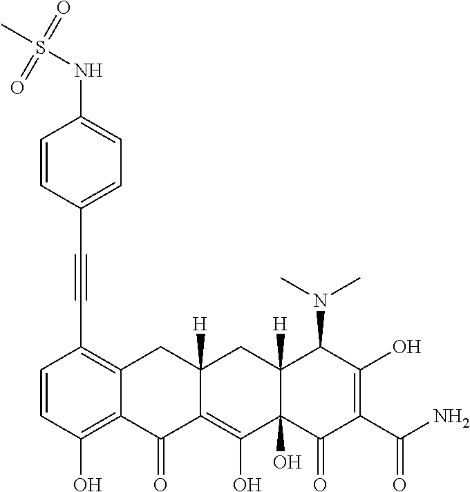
C1=CC(O)=C2C(=C1C#CC1=CC=C(NS(=O)(=O)C)C=C1)CC1([H])C(=C(O)C3(O)C([H])(C1)C(N(C)C)C(O)=C(C(N)=O)C3=O)C2=O
